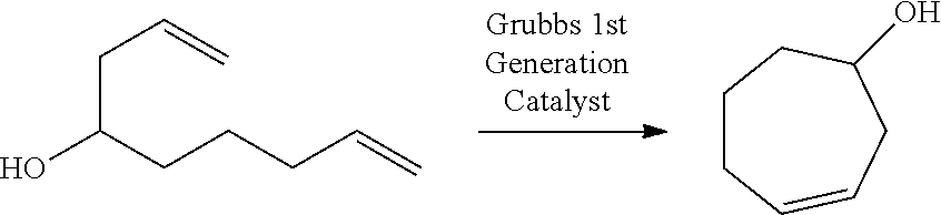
C1CC=CCC(O)C1.C(C(CCCC=C)O)C=C
